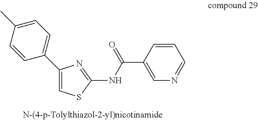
C1(C)=CC=C(C2=CSC(NC(C3=CN=CC=C3)=O)=N2)C=C1
